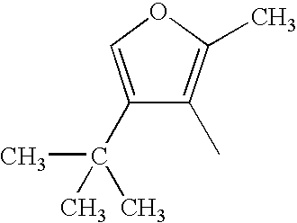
C1(C(C)(C)C)=COC(C)=C1C
